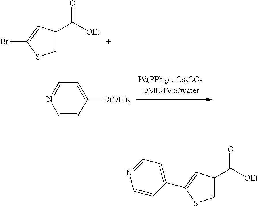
C1=C(C(=O)[OEt])C=C(Br)S1.C1=C([B(OH)2])C=CN=C1.C1=C(C(=O)[OEt])C=C(C2=CC=NC=C2)S1
